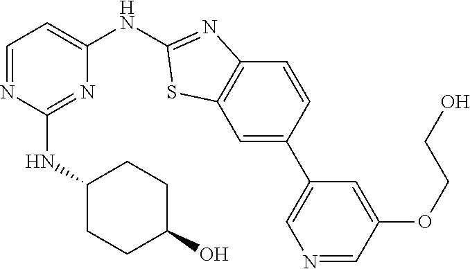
C1=NC(NC2CCC(O)CC2)=NC(NC2=NC3=C(C=C(C4=CN=CC(OCCO)=C4)C=C3)S2)=C1
